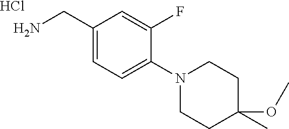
C1(CN)=CC=C(N2CCC(C)(OC)CC2)C(F)=C1.Cl
